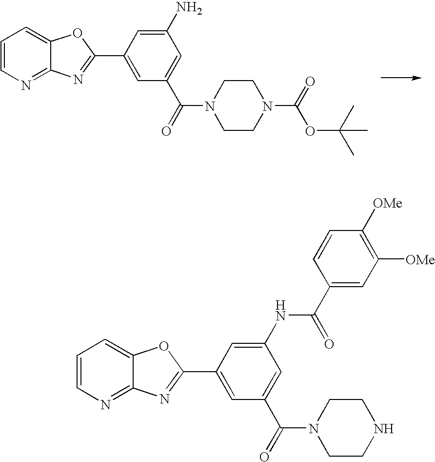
C1=CN=C2C(=C1)OC(C1=CC(C(N3CCN(C(OC(C)(C)C)=O)CC3)=O)=CC(N)=C1)=N2.C1=CN=C2C(=C1)OC(C1=CC(C(N3CCNCC3)=O)=CC(NC(C3=CC([OMe])=C([OMe])C=C3)=O)=C1)=N2
